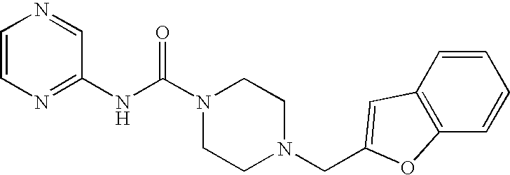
C1=CN=CC(NC(N2CCN(CC3=CC4=C(C=CC=C4)O3)CC2)=O)=N1
